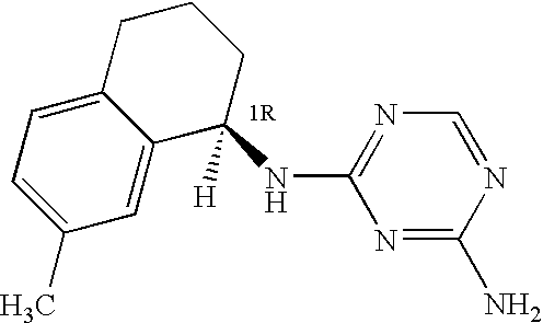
C1(C)=CC=C2C(=C1)C(NC1=NC=NC(N)=N1)([H])CCC2
